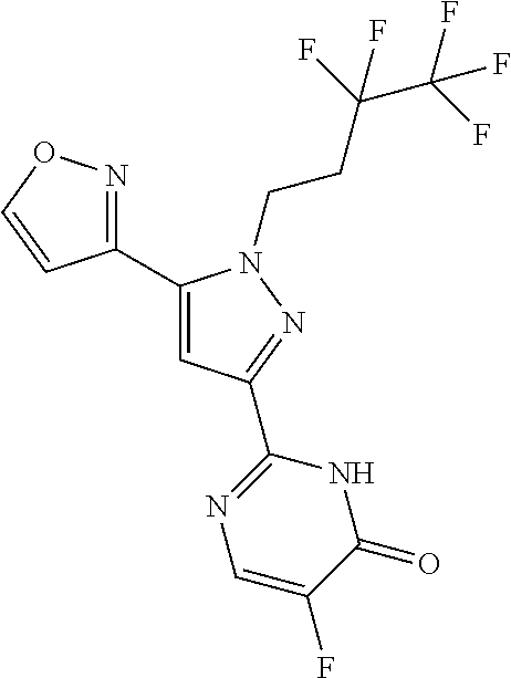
C1(C2=CC(C3=NC=C(F)C(=O)N3)=NN2CCC(C(F)(F)F)(F)F)=NOC=C1
